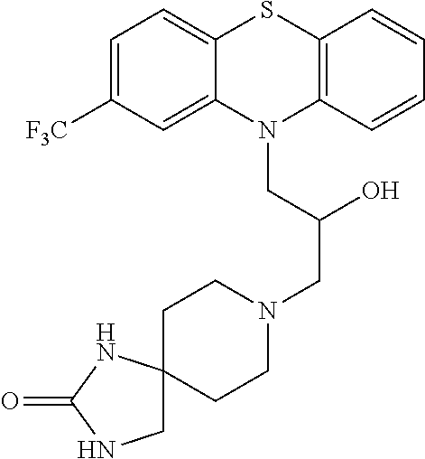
C1=C([F3C])C=C2C(=C1)SC1=C(N2CC(CN2CCC3(CC2)CNC(=O)N3)O)C=CC=C1
